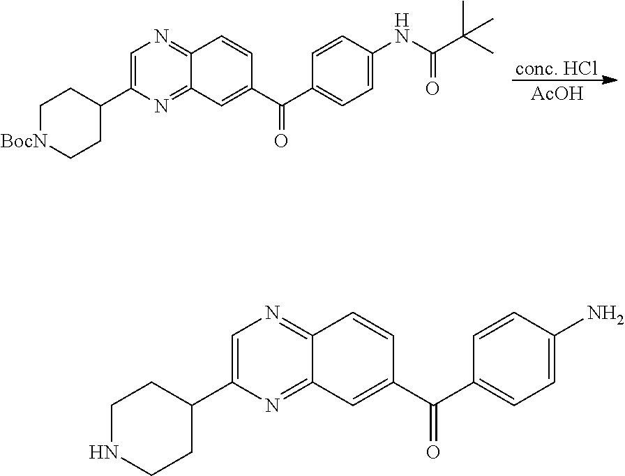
[conc. HCl].[AcOH].C1[BocN]CCC(C2=CN=C3C(=N2)C=C(C(C2=CC=C(NC(C(C)(C)C)=O)C=C2)=O)C=C3)C1.C1NCCC(C2=CN=C3C(=N2)C=C(C(C2=CC=C(N)C=C2)=O)C=C3)C1
